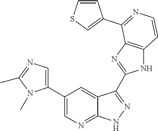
C1(C2=CN=C3C(=C2)C(C2=NC4=C(N2)C=CN=C4C2=CSC=C2)=N[N H]3)=CN=C(C)N1C
